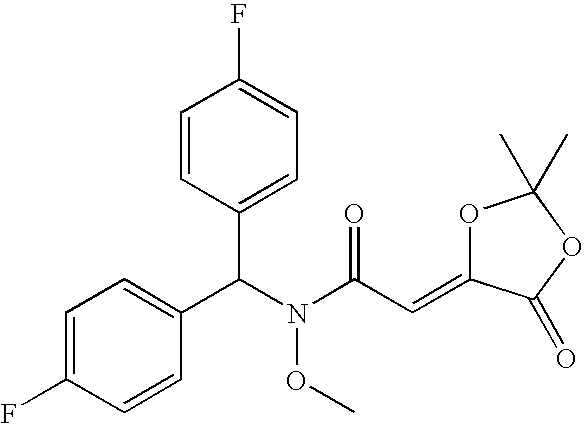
FC1=CC=C(C(C2=CC=C(F)C=C2)N(C(C=C2OC(C)(C)OC2=O)=O)OC)C=C1
